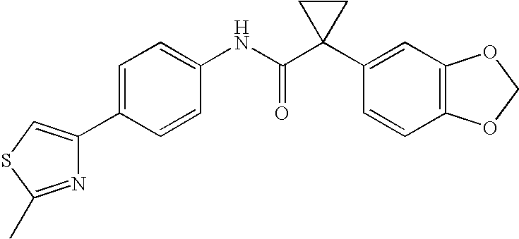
C1=C(C2=CSC(C)=N2)C=CC(NC(C2(C3=CC4=C(C=C3)OCO4)CC2)=O)=C1
